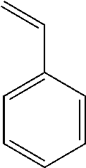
C1=C(C=C)C=CC=C1
